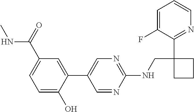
C1(NCC2(C3=NC=CC=C3F)CCC2)=NC=C(C2=CC(C(=O)NC)=CC=C2O)C=N1
